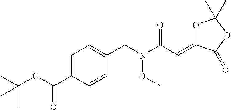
C(=O)(OC(C)(C)C)C1=CC=C(CN(C(C=C2OC(C)(C)OC2=O)=O)OC)C=C1
